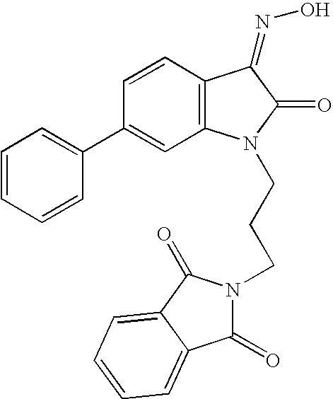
C1=CC2=C(C=C1C1=CC=CC=C1)N(CCCN1C(=O)C3=CC=CC=C3C1=O)C(=O)C2=NO
